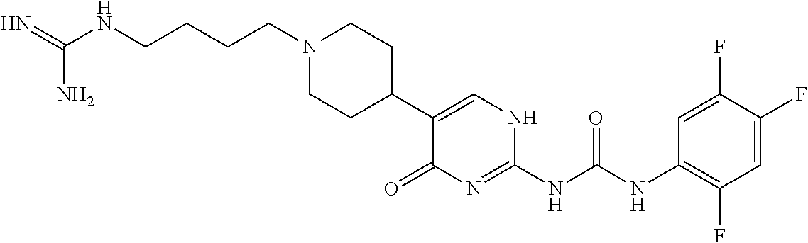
C1(C2CCN(CCCCNC(=N)N)CC2)=CNC(NC(NC2=C(F)C=C(F)C(F)=C2)=O)=NC1=O
